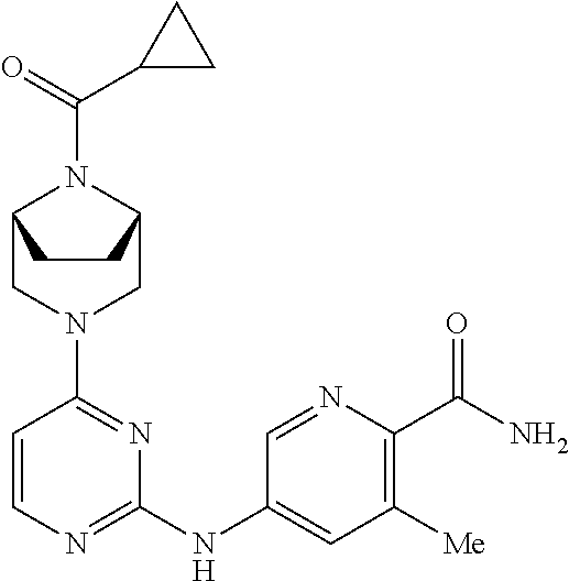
C1=CN=C(NC2=CC([Me])=C(C(N)=O)N=C2)N=C1N1CC2N(C(C3CC3)=O)C(C1)CC2
